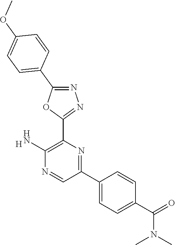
[H].C1(N)=C(C2=NN=C(C3=CC=C(OC)C=C3)O2)N=C(C2=CC=C(C(=O)N(C)C)C=C2)C=N1
